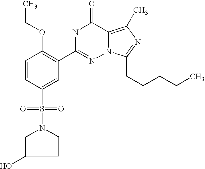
C1=CC(S(N2CC(O)CC2)(=O)=O)=CC(C2=NN3C(=C(C)N=C3CCCCC)C(=O)N2)=C1OCC
